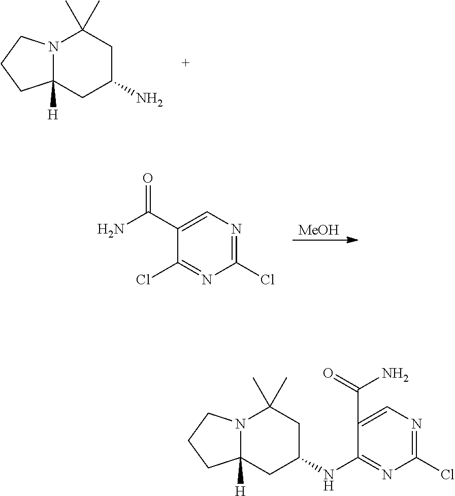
N12C([H])(CC(N)CC1(C)C)CCC2.[MeOH].C1(C(N)=O)=CN=C(Cl)N=C1Cl.N12C([H])(CC(NC3=NC(Cl)=NC=C3C(N)=O)CC1(C)C)CCC2
